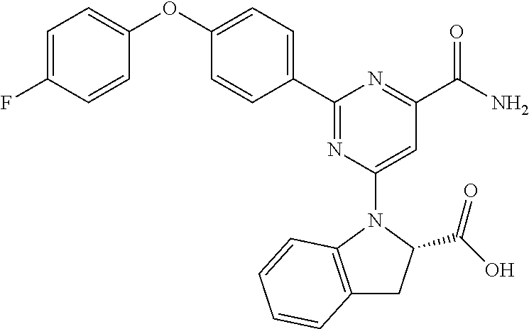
C1(C2=CC=C(OC3=CC=C(F)C=C3)C=C2)=NC(N2C3=C(CC2C(O)=O)C=CC=C3)=CC(C(=O)N)=N1
